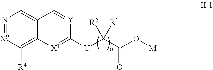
N1=[X9]C([R4])=C2C(=C1)C=[Y]C([U]C(C(O[M])=O)([R2])[R1])=[X1]2
